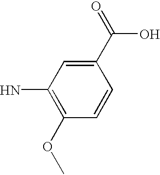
C1(N)=C(OC)C=CC(C(=O)O)=C1
